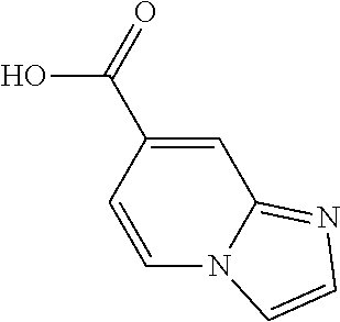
C1=C(C(=O)O)C=CN2C1=NC=C2
